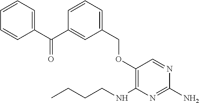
C1(N)=NC(NCCCC)=C(OCC2=CC=CC(C(C3=CC=CC=C3)=O)=C2)C=N1
